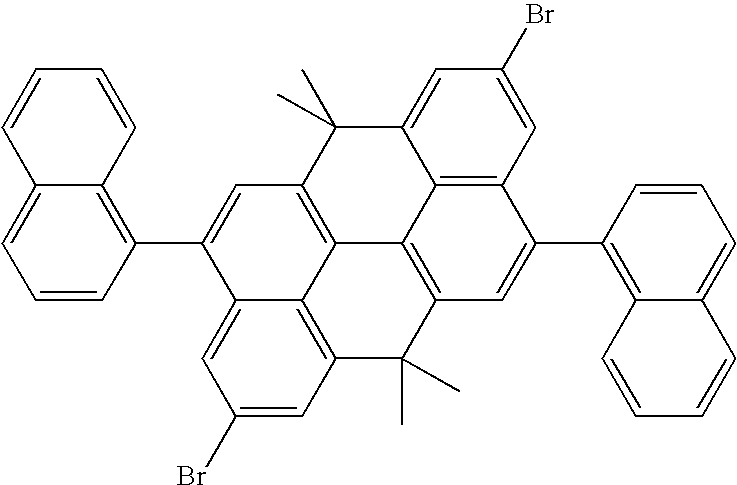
C1=CC2=C(C3=CC4=C5C6=C(C=C(Br)C=C36)C(C)(C)C3=C5C5=C(C=C(Br)C=C5C4(C)C)C(C4=C5C(=CC=C4)C=CC=C5)=C3)C=CC=C2C=C1
